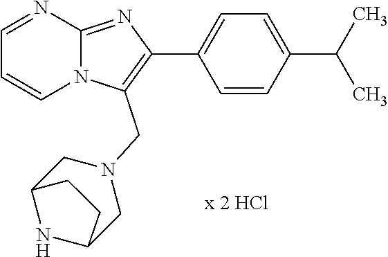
C1=NC2=NC(C3=CC=C(C(C)C)C=C3)=C(CN3CC4NC(C3)CC4)N2C=C1
